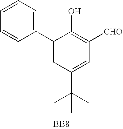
C1(C2=CC=CC=C2)=CC(C(C)(C)C)=CC([CHO])=C1O.[BB8]
